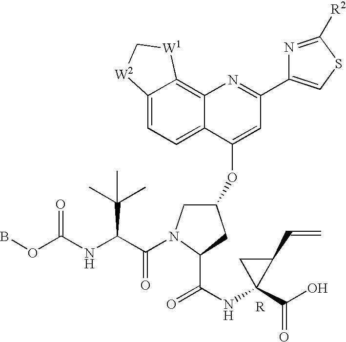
N1=C([R2])SC=C1C1=NC2=C3C(=CC=C2C(OC2CN(C(C(NC(OB)=O)C(C)(C)C)=O)C(C(=O)NC4(C(=O)O)C(C=C)C4)C2)=C1)[W2]C[W1]3
